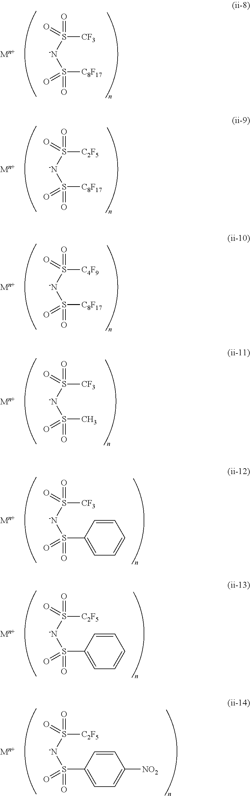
O=S([CF3])(=O)[-N]S([C8F17])(=O)=O.O=S([C2F5])(=O)[-N]S([C8F17])(=O)=O.O=S([C4F9])(=O)[-N]S([C8F17])(=O)=O.O=S([CF3])(=O)[-N]S(C)(=O)=O.O=S([CF3])(=O)[-N]S(C1=CC=CC=C1)(=O)=O.O=S([C2F5])(=O)[-N]S(C1=CC=CC=C1)(=O)=O.O=S([C2F5])(=O)[-N]S(C1=CC=C([NO2])C=C1)(=O)=O
